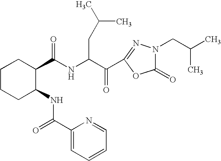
N(C(C(C1=NN(CC(C)C)C(=O)O1)=O)CC(C)C)C(C1CCCCC1NC(=O)C1=CC=CC=N1)=O
